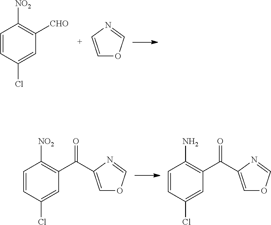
C1=CC(Cl)=CC([CHO])=C1[NO2].C1=CN=CO1.C1=CC(Cl)=CC(C(=O)C2=COC=N2)=C1[NO2].C1=CC(Cl)=CC(C(=O)C2=COC=N2)=C1N
